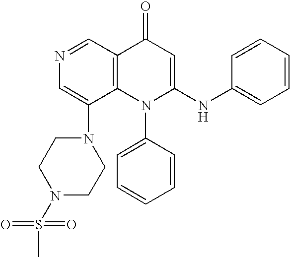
N1=CC2=C(C(N3CCN(S(C)(=O)=O)CC3)=C1)N(C1=CC=CC=C1)C(NC1=CC=CC=C1)=CC2=O
